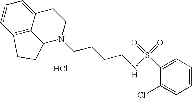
C1=CC2=C3C(=C1)CCN(CCCCNS(=O)(=O)C1=CC=CC=C1Cl)C3CC2.Cl
